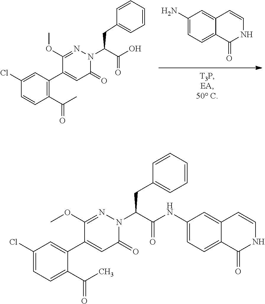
C1=CC=CC=C1CC(C(O)=O)N1C(=O)C=C(C2=C(C(=O)C)C=CC(Cl)=C2)C(OC)=N1.C1(N)=CC=C2C(=C1)C=CNC2=O.C1=CC=CC=C1CC(C(NC1=CC=C2C(=C1)C=CNC2=O)=O)N1C(=O)C=C(C2=CC(Cl)=CC=C2C(=O)C)C(OC)=N1
